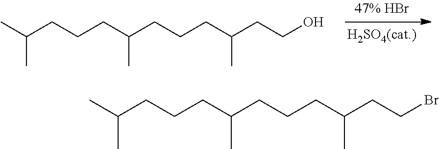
CC(CCCC(CCCC(CCO)C)C)C.CC(CCCC(CCCC(CCBr)C)C)C
